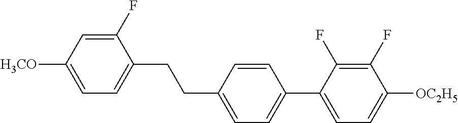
C1(F)=CC([H3CO])=CC=C1CCC1=CC=C(C2=CC=C([OC2H5])C(F)=C2F)C=C1
